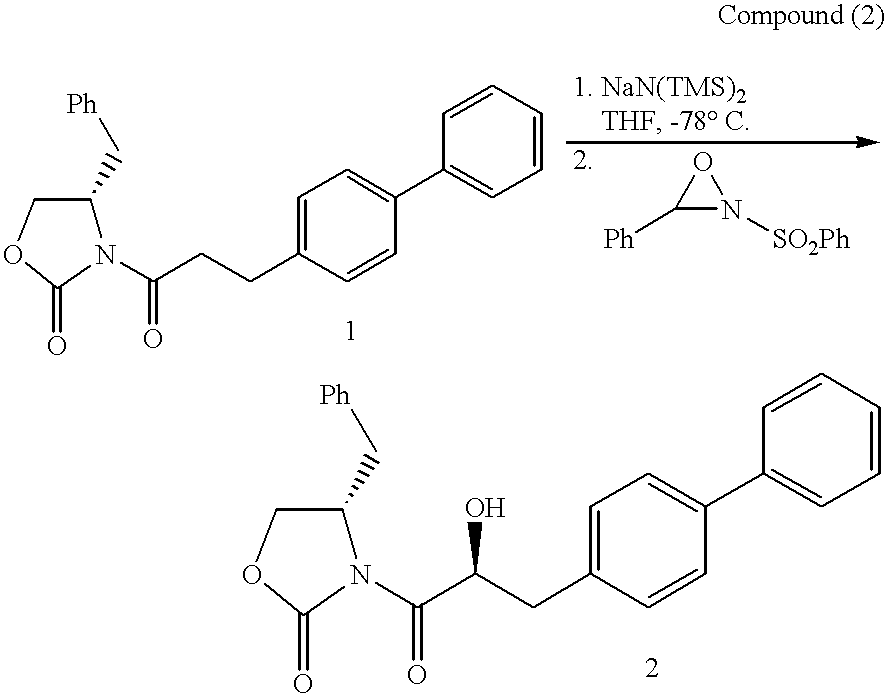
C1=C(CCC(=O)N2C(C[Ph])COC2=O)C=CC(C2=CC=CC=C2)=C1.C1([Ph])N([SO2Ph])O1.C1=C(CC(C(=O)N2C(C[Ph])COC2=O)O)C=CC(C2=CC=CC=C2)=C1
